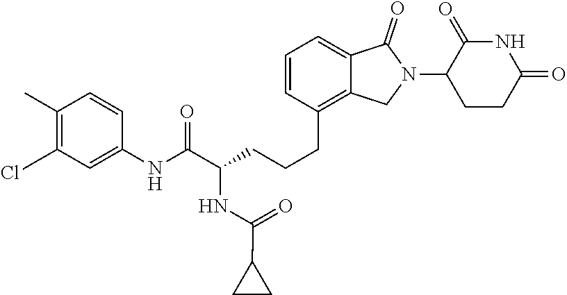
C1(C)=C(Cl)C=C(NC(C(NC(C2CC2)=O)CCCC2=C3C(=CC=C2)C(=O)N(C2CCC(=O)NC2=O)C3)=O)C=C1
